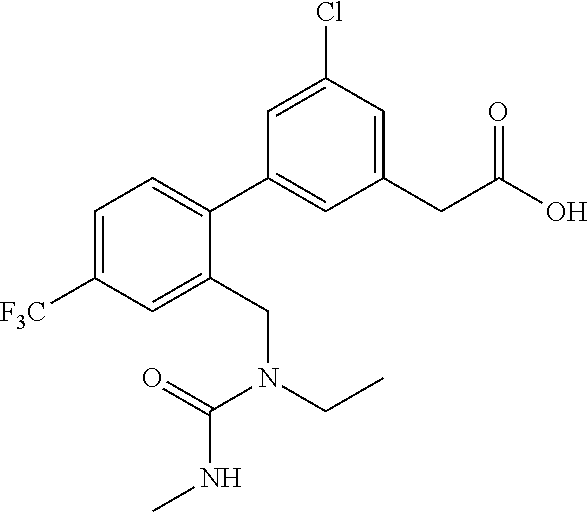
C1=C([F3C])C=C(CN(CC)C(=O)NC)C(C2=CC(CC(O)=O)=CC(Cl)=C2)=C1
